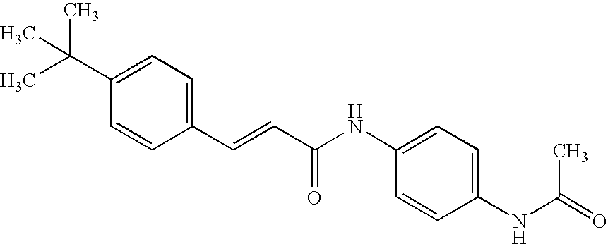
C1(C=CC(=O)NC2=CC=C(NC(=O)C)C=C2)=CC=C(C(C)(C)C)C=C1
